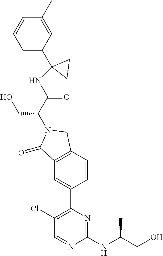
C(N1C(=O)C2=C(C1)C=CC(C1=C(Cl)C=NC(NC(CO)C)=N1)=C2)(CO)C(NC1(C2=CC=CC(C)=C2)CC1)=O
